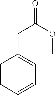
C1=CC=CC=C1CC(=O)OC
